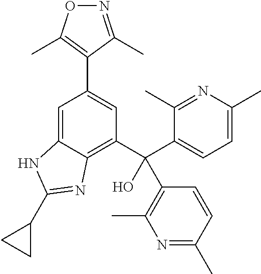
C1=C2C(=C(C(C3=CC=C(C)N=C3C)(O)C3=C(C)N=C(C)C=C3)C=C1C1=C(C)ON=C1C)N=C(C1CC1)N2
